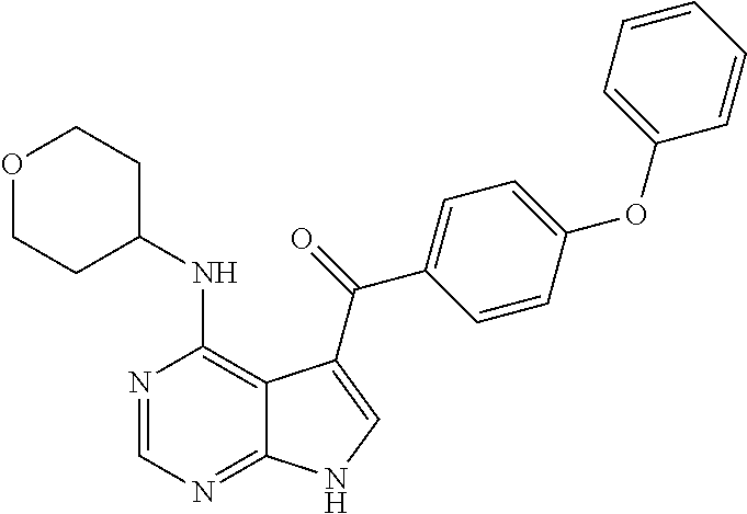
O1CCC(NC2=C3C(=NC=N2)NC=C3C(=O)C2=CC=C(OC3=CC=CC=C3)C=C2)CC1
